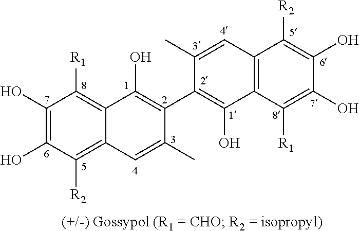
C12=C([R1])C(O)=C(O)C([R2])=C1C=C(C)C(C1=C(O)C3=C(C([R2])=C(O)C(O)=C3[R1])C=C1C)=C2O
